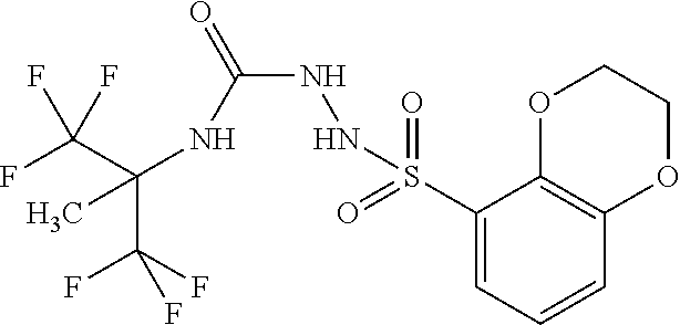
C(C(F)(F)F)(NC(NNS(C1=CC=CC2=C1OCCO2)(=O)=O)=O)(C)C(F)(F)F
